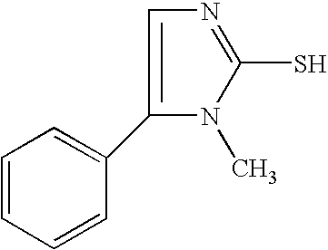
C1(C2=CC=CC=C2)=CN=C(S)N1C
